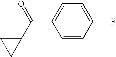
C1=CC(F)=CC=C1C(C1CC1)=O
